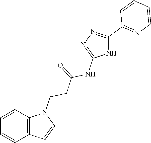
C12=C(C=CC=C1)N(CCC(NC1=NN=C(C3=NC=CC=C3)N1)=O)C=C2
